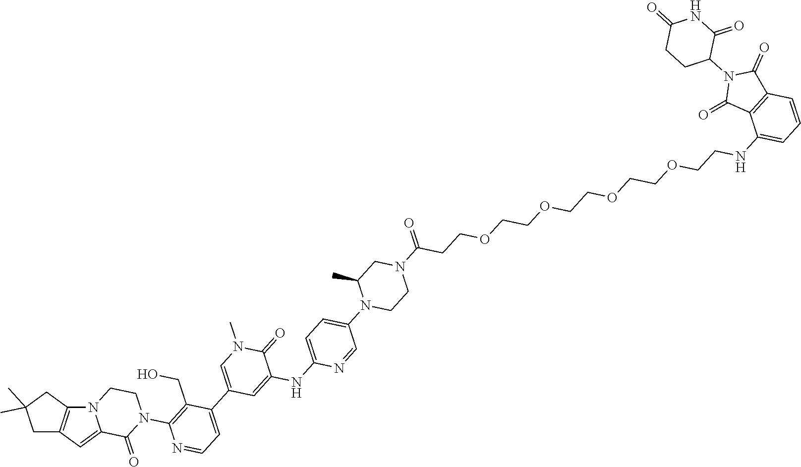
C1=C2C(=O)N(C3=C(CO)C(C4=CN(C)C(=O)C(NC5=CC=C(N6C(C)CN(C(=O)CCOCCOCCOCCOCCNC7=CC=CC8=C7C(=O)N(C7CCC(=O)NC7=O)C8=O)CC6)C=N5)=C4)=CC=N3)CCN2C2=C1CC(C)(C)C2
